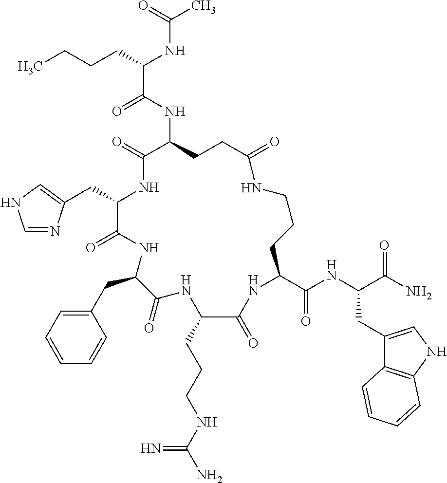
C(C1NC(=O)C(NC(C(CCCC)NC(C)=O)=O)CCC(=O)NCCCC(C(NC(C(N)=O)CC2=CNC3=C2C=CC=C3)=O)NC(=O)C(CCCNC(N)=N)NC(=O)C(CC2=CC=CC=C2)NC1=O)C1=CNC=N1
